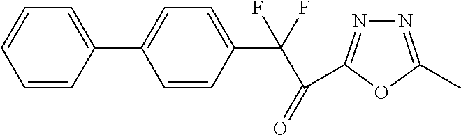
C1=CC(C2=CC=C(C(F)(F)C(=O)C3=NN=C(C)O3)C=C2)=CC=C1
